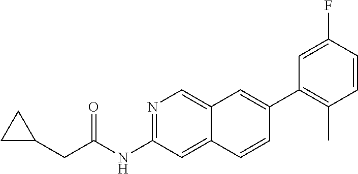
N1=C(NC(=O)CC2CC2)C=C2C(=C1)C=C(C1=C(C)C=CC(F)=C1)C=C2
